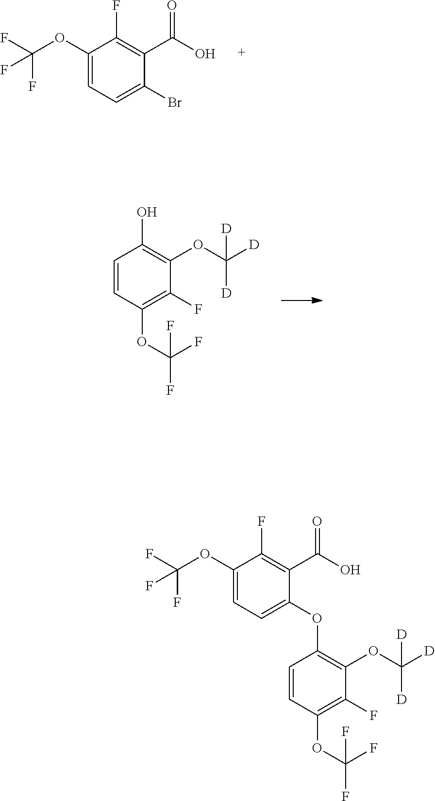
OC1=C(OC([D])([D])[D])C(F)=C(OC(F)(F)F)C=C1.C1(OC(F)(F)F)=CC=C(Br)C(C(=O)O)=C1F.C(=O)(O)C1=C(F)C(OC(F)(F)F)=CC=C1OC1=C(OC([D])([D])[D])C(F)=C(OC(F)(F)F)C=C1
